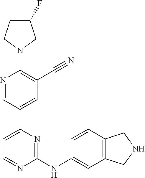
C1(F)CCN(C2=C(C#N)C=C(C3=CC=NC(NC4=CC5=C(C=C4)CNC5)=N3)C=N2)C1
